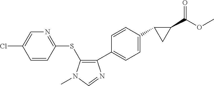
C1=C(Cl)C=CC(SC2=C(C3=CC=C(C4C(C(OC)=O)C4)C=C3)N=CN2C)=N1
